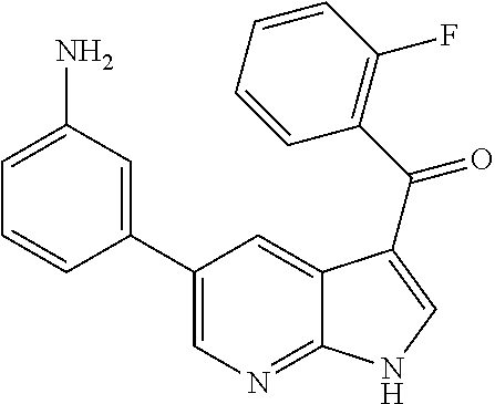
C1(C2=CN=C3C(=C2)C(C(=O)C2=C(F)C=CC=C2)=CN3)=CC(N)=CC=C1
